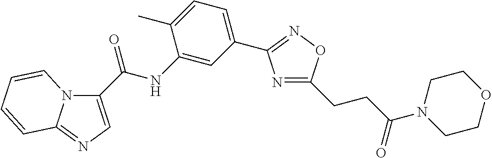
C1(C(NC2=CC(C3=NOC(CCC(N4CCOCC4)=O)=N3)=CC=C2C)=O)=CN=C2N1C=CC=C2
